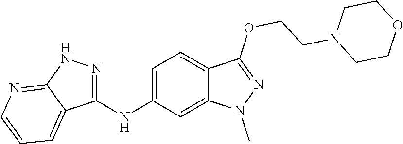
C1(NC2=CC=C3C(=C2)N(C)N=C3OCCN2CCOCC2)=NNC2=NC=CC=C12
